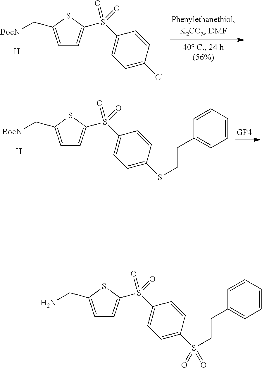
C1=C(CN)SC(S(C2=CC=C(S(CCC3=CC=CC=C3)(=O)=O)C=C2)(=O)=O)=C1.C1=C(C[BocN][H])SC(S(C2=CC=C(SCCC3=CC=CC=C3)C=C2)(=O)=O)=C1.C1=C(C[BocN][H])SC(S(C2=CC=C(Cl)C=C2)(=O)=O)=C1
